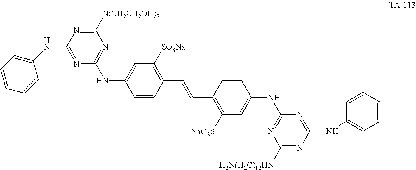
C1([H2N(H2C)12HN])=NC(NC2=CC=CC=C2)=NC(NC2=CC([NaO3S])=C(C=CC3=C([SO3Na])C=C(NC4=NC([N(CH2CH2OH)2])=NC(NC5=CC=CC=C5)=N4)C=C3)C=C2)=N1
